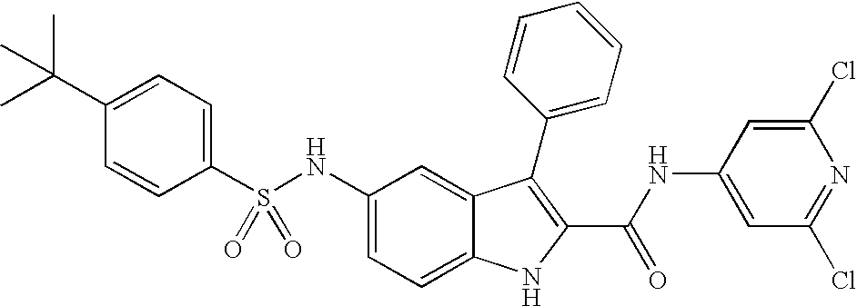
C1(C(C)(C)C)=CC=C(S(NC2=CC=C3C(=C2)C(C2=CC=CC=C2)=C(C(NC2=CC(Cl)=NC(Cl)=C2)=O)N3)(=O)=O)C=C1
